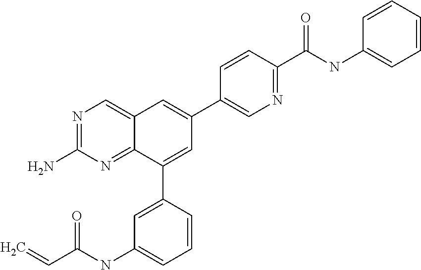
C(NC1=CC=CC(C2=CC(C3=CN=C(C(NC4=CC=CC=C4)=O)C=C3)=CC3=CN=C(N)N=C23)=C1)(C=C)=O
